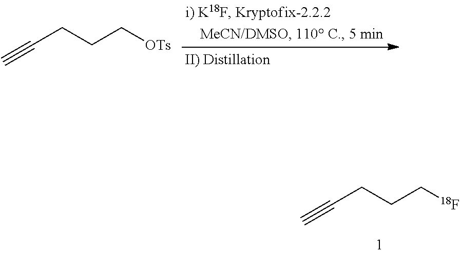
C#CCCC[18F].C#CCCC[OTs]
